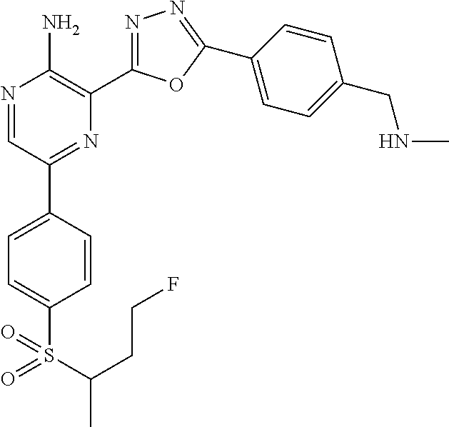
N1=CC(C2=CC=C(S(C(CCF)C)(=O)=O)C=C2)=NC(C2=NN=C(C3=CC=C(CNC)C=C3)O2)=C1N
